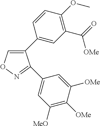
C1(C2=CC(C(=O)[OMe])=C(OC)C=C2)=CON=C1C1=CC([MeO])=C([OMe])C([OMe])=C1
